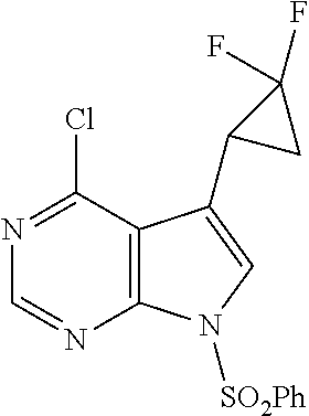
C12=C(C(Cl)=NC=N1)C(C1CC1(F)F)=CN2[SO2Ph]
